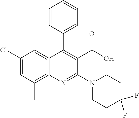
C1=CC(C2=C(C(O)=O)C(N3CCC(F)(F)CC3)=NC3=C(C)C=C(Cl)C=C23)=CC=C1
